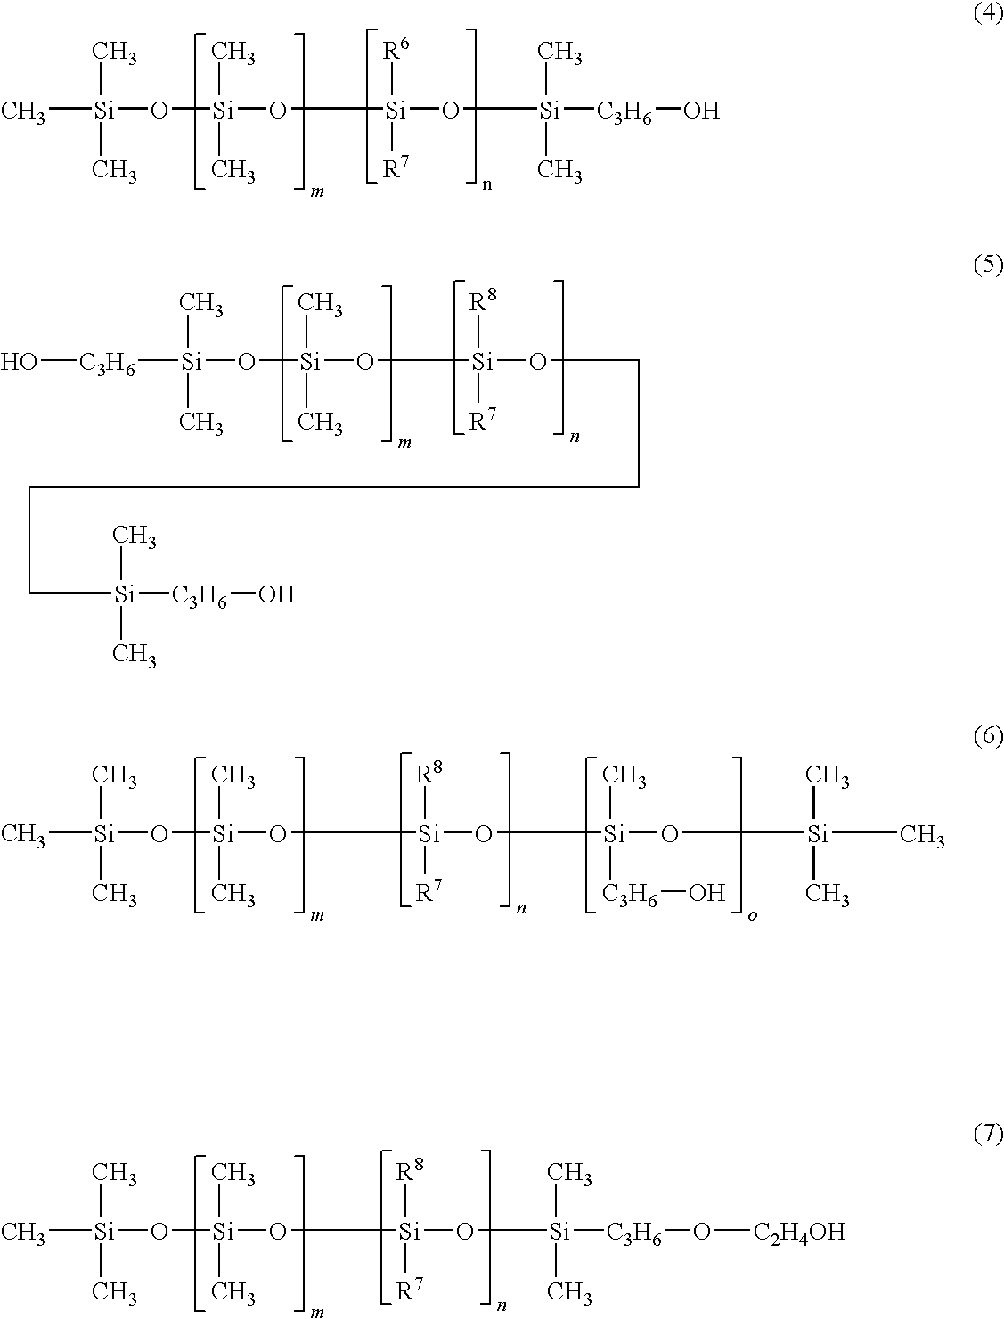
C[Si](C)(C)O[Si](C)(C)O[Si]([R6])([R7])O[Si](C)(C)[C3H6]O.[C3H6]([Si](C)(C)O[Si](C)(C)O[Si]([R8])([R7])OCCCC[Si](C)([C3H6]O)C)O.C[Si](C)(C)O[Si](C)(C)O[Si]([R8])([R7])O[Si](C)([C3H6]O)O[Si](C)(C)C.C[Si](C)(C)O[Si](C)(C)O[Si]([R8])([R7])O[Si](C)(C)[C3H6]O[C2H4OH]
